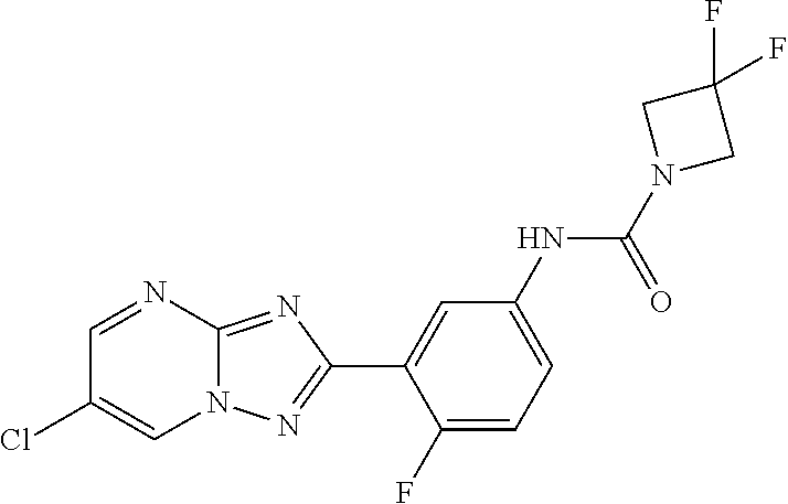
C1(F)=CC=C(NC(N2CC(F)(F)C2)=O)C=C1C1=NN2C(=N1)N=CC(Cl)=C2
